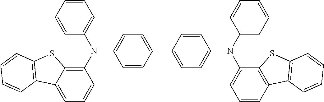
C1(C2=CC=C(N(C3=CC=CC4=C3SC3=C4C=CC=C3)C3=CC=CC=C3)C=C2)=CC=C(N(C2=CC=CC=C2)C2=C3C(=CC=C2)C2=C(S3)C=CC=C2)C=C1
